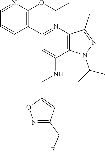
CC(N1C2=C(C(C)=N1)N=C(C1=C(OCC)N=CC=C1)C=C2NCC1=CC(CF)=NO1)C
